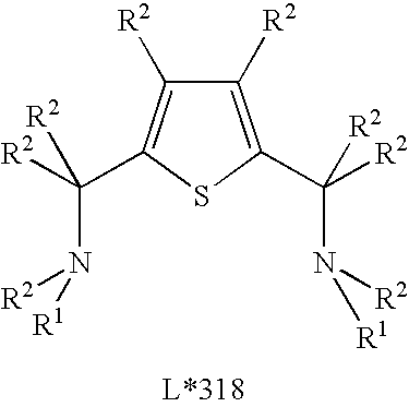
C1([R2])=C(C([R2])(N([R2])[R1])[R2])SC(C([R2])(N([R2])[R1])[R2])=C1[R2]
